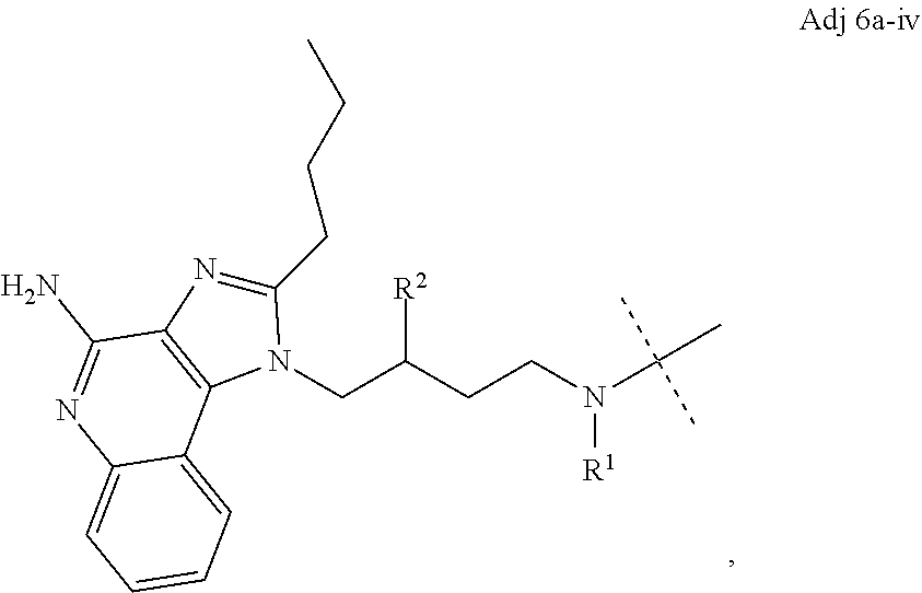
C(CCN(C(C)(C)C)[R1])(CN1C(CCCC)=NC2=C1C1=CC=CC=C1N=C2N)[R2]
